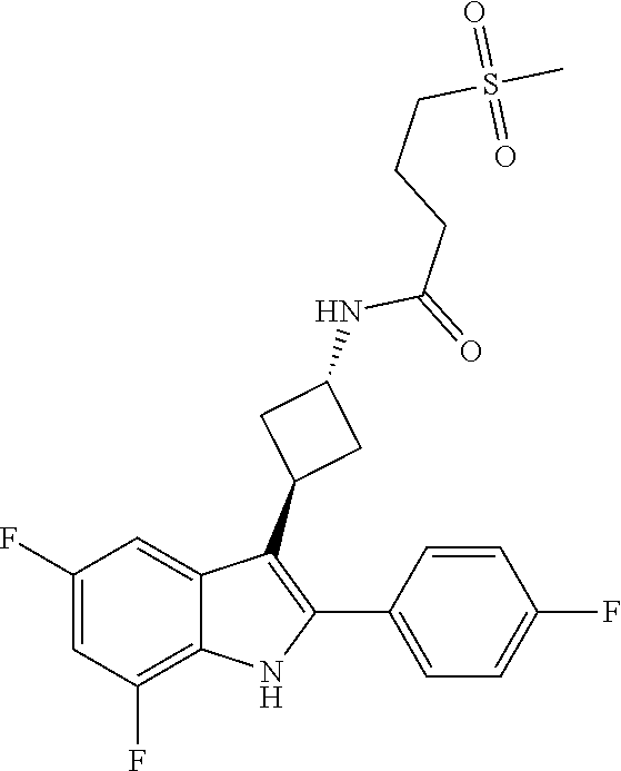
CS(=O)(=O)CCCC(NC1CC(C2=C(C3=CC=C(F)C=C3)NC3=C(F)C=C(F)C=C23)C1)=O
